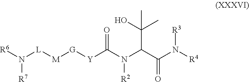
[R6]N([L][M][G][Y]C(N(C(C(N([R4])[R3])=O)C(O)(C)C)[R2])=O)[R7]
